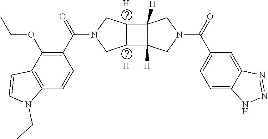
[H].[H].C1(OCC)=C(C(N2CC3C(C4([H])C3([H])CN(C(C3=CC=C5C(=C3)N=NN5)=O)C4)C2)=O)C=CC2=C1C=CN2CC
